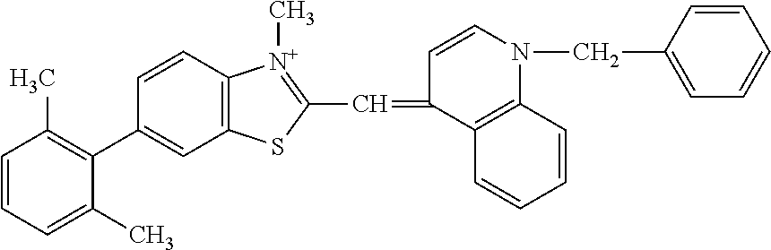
C1=CC=C(C)C(C2=CC3=C(C=C2)[N+](C)=C(C=C2C=CN(CC4=CC=CC=C4)C4=C2C=CC=C4)S3)=C1C
